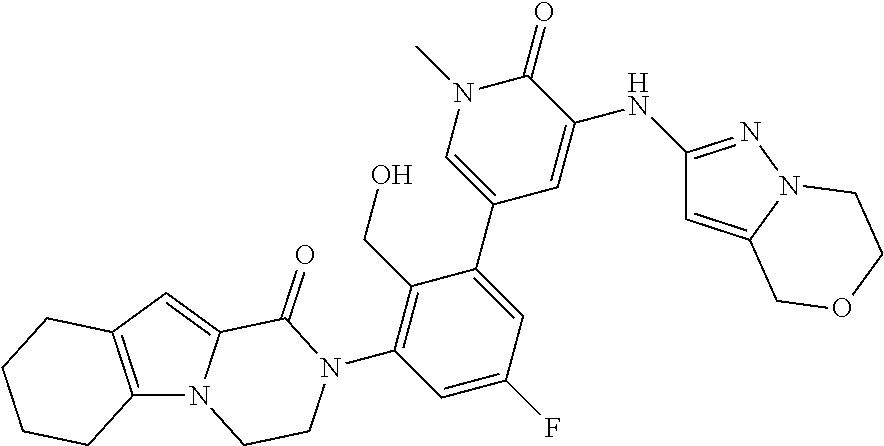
C12=C(C=C3N1CCN(C1=C(CO)C(C4=CN(C)C(=O)C(NC5=NN6C(=C5)COCC6)=C4)=CC(F)=C1)C3=O)CCCC2
